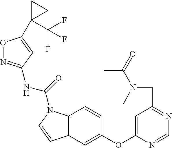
O1N=C(NC(=O)N2C3=C(C=C2)C=C(OC2=CC(CN(C)C(C)=O)=NC=N2)C=C3)C=C1C1(C(F)(F)F)CC1
